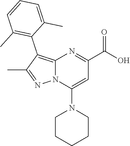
C12=C(C3=C(C)C=CC=C3C)C(C)=NN1C(N1CCCCC1)=CC(C(O)=O)=N2
